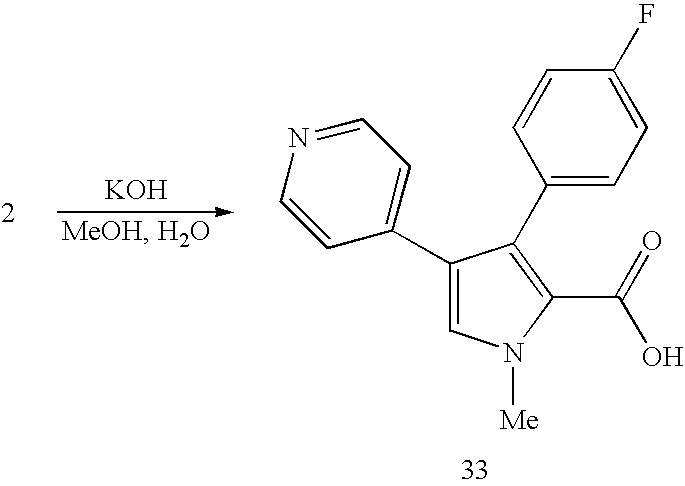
[KOH].C1(C2=CC=NC=C2)=CN([Me])C(C(=O)O)=C1C1=CC=C(F)C=C1
